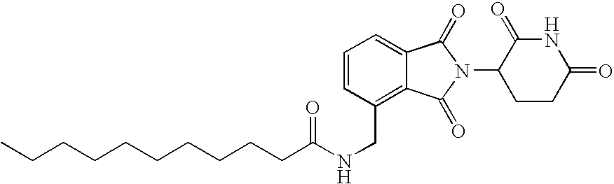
C1=C2C(=C(CNC(CCCCCCCCCC)=O)C=C1)C(=O)N(C1CCC(=O)NC1=O)C2=O
